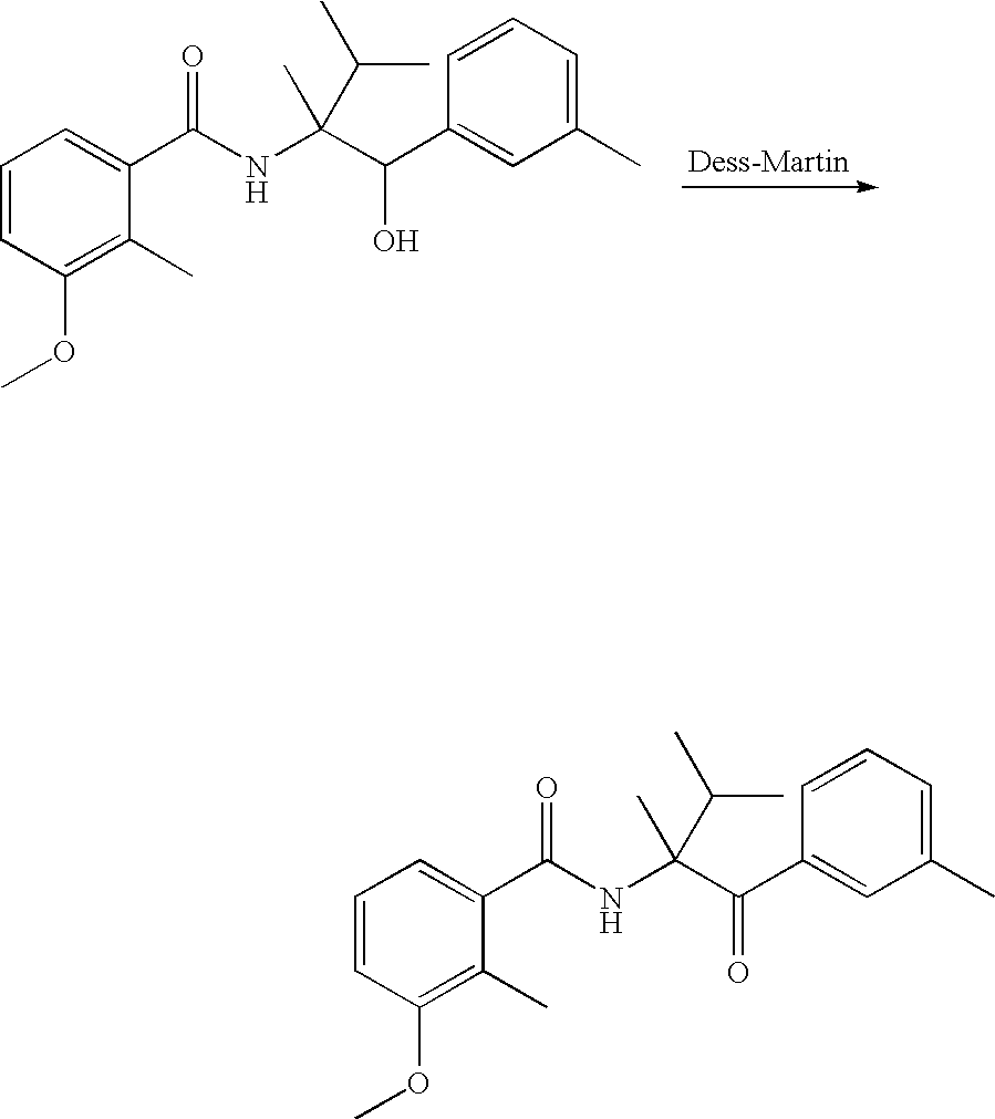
COC1=C(C)C(C(NC(C(C2=CC(C)=CC=C2)O)(C)C(C)C)=O)=CC=C1.COC1=C(C)C(C(NC(C(C2=CC(C)=CC=C2)=O)(C)C(C)C)=O)=CC=C1
